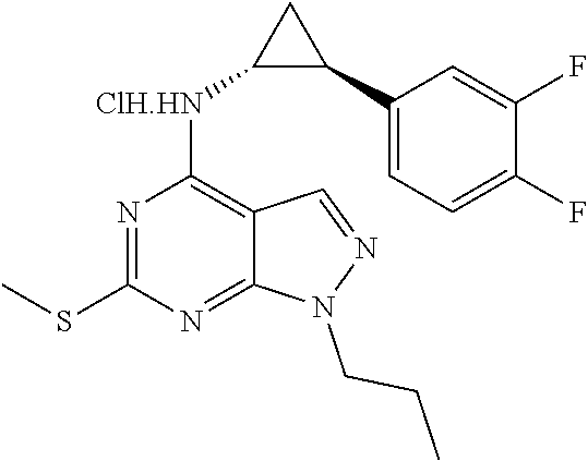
CSC1=NC([ClH.HN]C2C(C3=CC=C(F)C(F)=C3)C2)=C2C(=N1)N(CCC)N=C2
